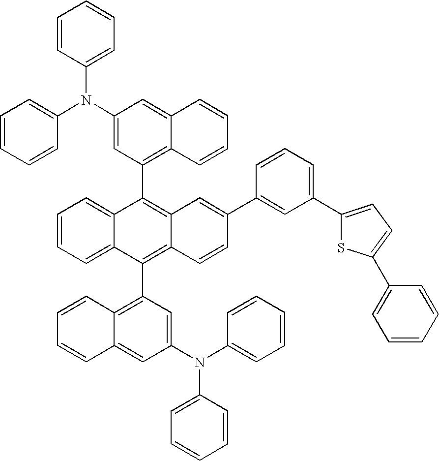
C1=C(N(C2=CC=CC=C2)C2=CC=CC=C2)C=C2C(=C1C1=C3C(=C(C4=C5C(=CC(N(C6=CC=CC=C6)C6=CC=CC=C6)=C4)C=CC=C5)C4=CC=CC=C14)C=CC(C1=CC(C4=CC=C(C5=CC=CC=C5)S4)=CC=C1)=C3)C=CC=C2
